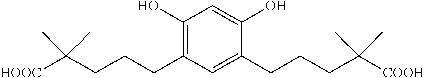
C1=C(O)C(CCCC(C)(C)[COOH])=CC(CCCC(C)(C)[HOOC])=C1O
